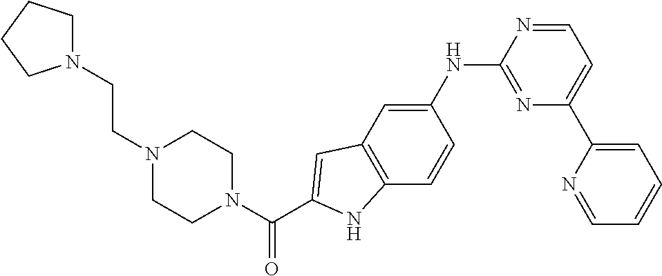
C1N(CCN2CCCC2)CCN(C(C2=CC3=C(C=CC(NC4=NC(C5=CC=CC=N5)=CC=N4)=C3)N2)=O)C1
